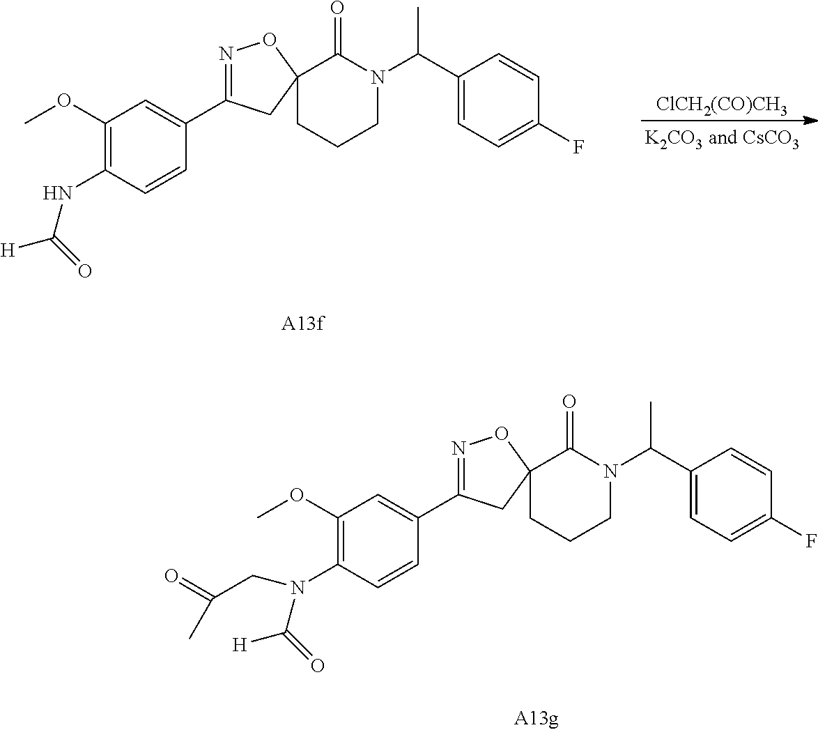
C1CCN(C(C2=CC=C(F)C=C2)C)C(=O)C12CC(C1=CC(OC)=C(N(C([H])=O)CC(=O)C)C=C1)=NO2.C1CCN(C(C2=CC=C(F)C=C2)C)C(=O)C12CC(C1=CC(OC)=C(NC([H])=O)C=C1)=NO2.[ClCH2(CO)CH3]
